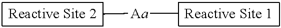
[Aa](C)C
